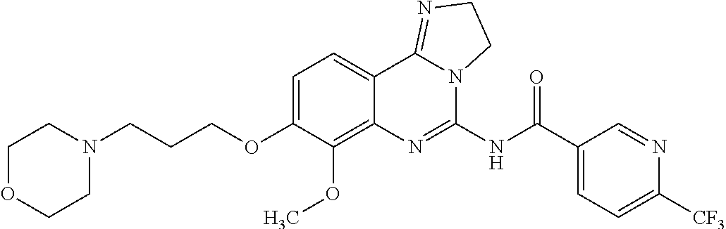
C1OCCN(CCCOC2=CC=C3C(=C2OC)N=C(NC(C2=CC=C([CF3])N=C2)=O)N2C3=NCC2)C1
